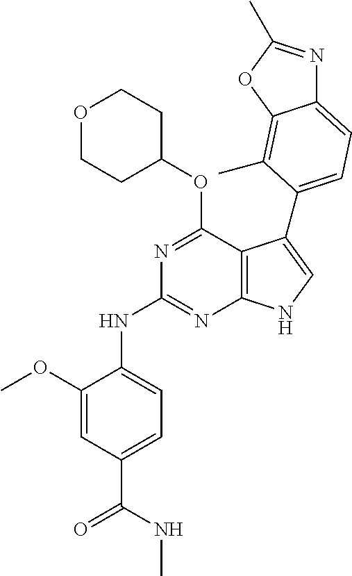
N(C1=NC2=C(C(OC3CCOCC3)=N1)C(C1=CC=C3N=C(C)OC3=C1C)=CN2)C1=CC=C(C(NC)=O)C=C1OC
